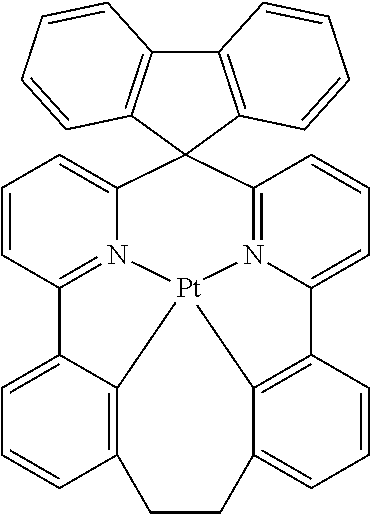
C12=C3C(=CC=C1)C1=N4C(=CC=C1)C1(C5=N6C(=CC=C5)C5=C(C(=CC=C5)CC2)[Pt]346)C2=C(C3=C1C=CC=C3)C=CC=C2
